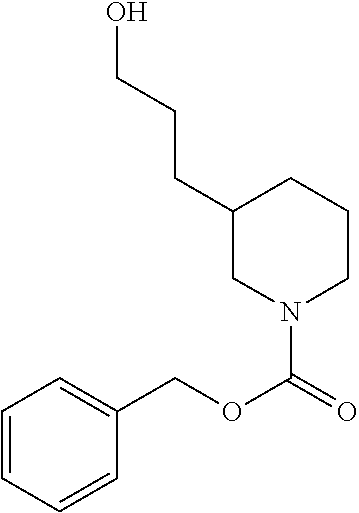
C1=CC=CC(COC(=O)N2CCCC(CCCO)C2)=C1
